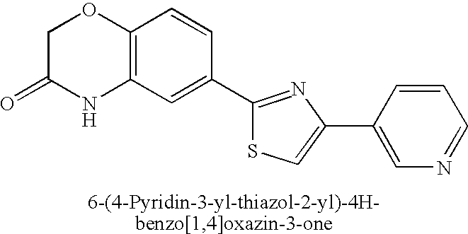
C1C(=O)NC2=C(O1)C=CC(C1=NC(C3=CN=CC=C3)=CS1)=C2
